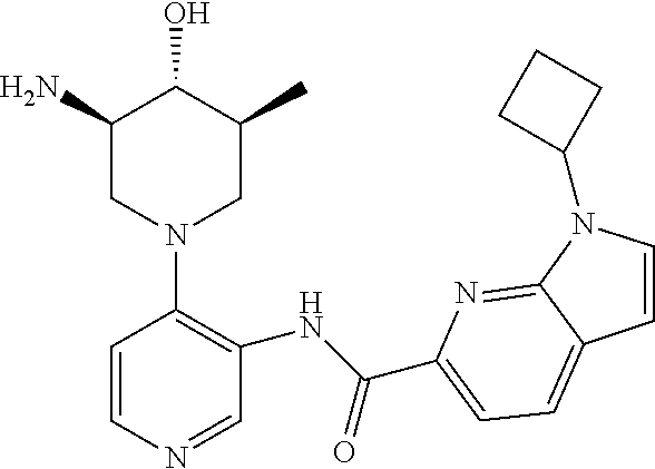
C1=CN=CC(NC(C2=CC=C3C(=N2)N(C2CCC2)C=C3)=O)=C1N1CC(C)C(O)C(N)C1
